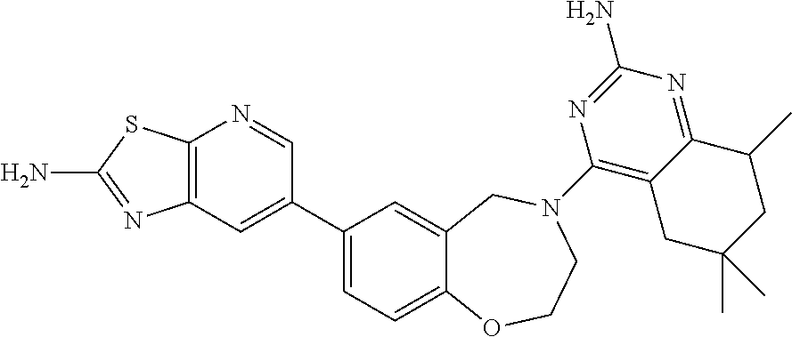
C12=C(C=C(C3=CC=C4C(=C3)CN(C3=C5C(=NC(N)=N3)C(C)CC(C)(C)C5)CCO4)C=N1)N=C(N)S2
